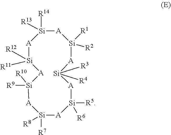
[A]1[Si]([R5])([R6])[A][Si]([R3])([R4])[A][Si]([R2])([R1])[A][Si]([R13])([R14])[A][Si]([R12])([R11])[A][Si]([R10])([R9])[A][Si]1([R8])[R7]
